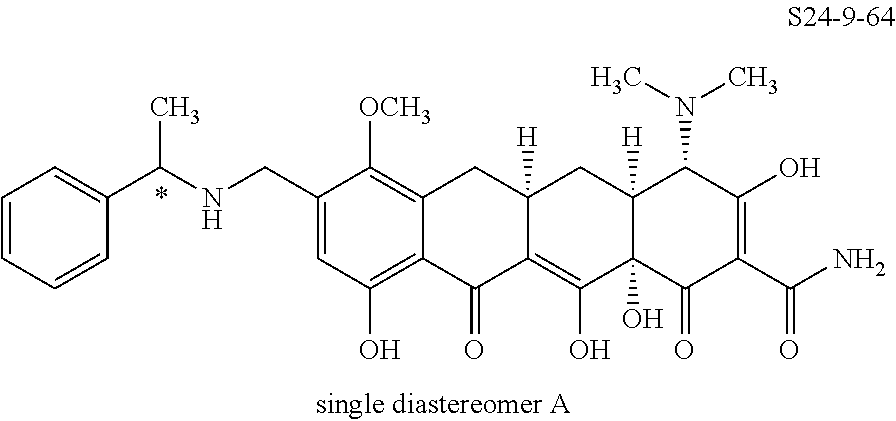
C1=C(CNC(C2=CC=CC=C2)C)C([OCH3])=C2C(=C1O)C(=O)C1=C(O)C3(O)C([H])(CC1([H])C2)C(N(C)C)C(O)=C(C(N)=O)C3=O
